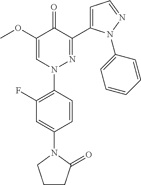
C1(F)=C(N2N=C(C3=CC=NN3C3=CC=CC=C3)C(=O)C(OC)=C2)C=CC(N2CCCC2=O)=C1
